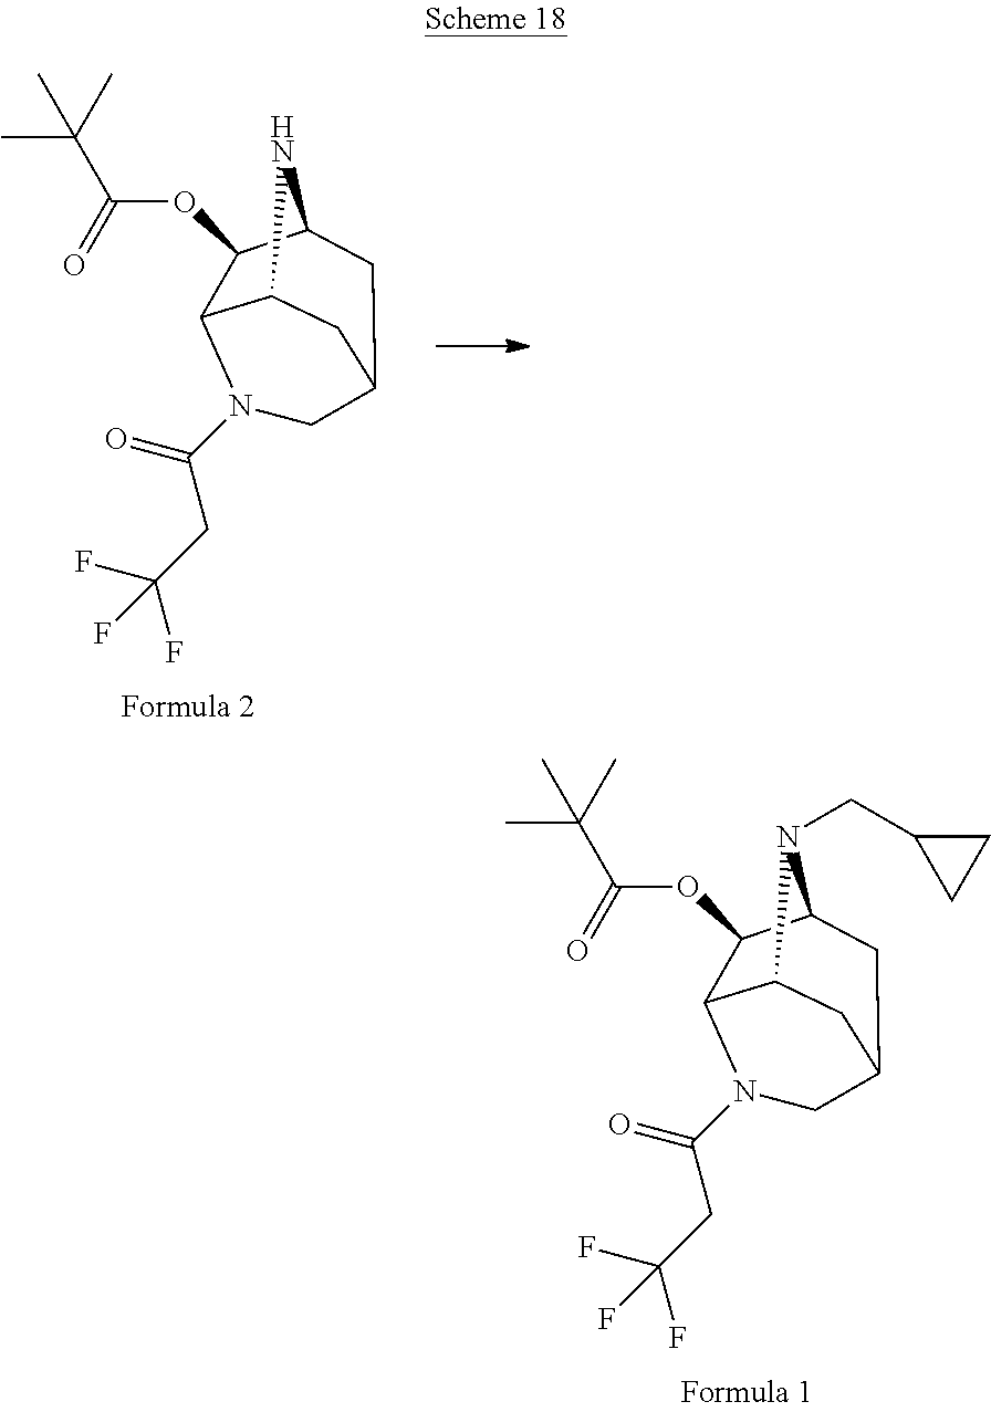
C1(OC(=O)C(C)(C)C)C2N(C(=O)CC(F)(F)F)CC3CC1N(CC1CC1)C2C3.C1(OC(=O)C(C)(C)C)C2N(C(=O)CC(F)(F)F)CC3CC1NC2C3
